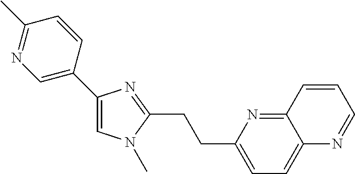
C12=CC=C(CCC3=NC(C4=CN=C(C)C=C4)=CN3C)N=C1C=CC=N2
